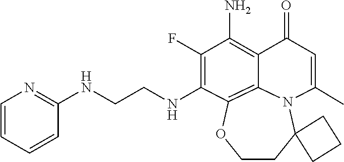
C(NC1=C(F)C(N)=C2C(=O)C=C(C)N3C4(CCOC1=C23)CCC4)CNC1=NC=CC=C1
